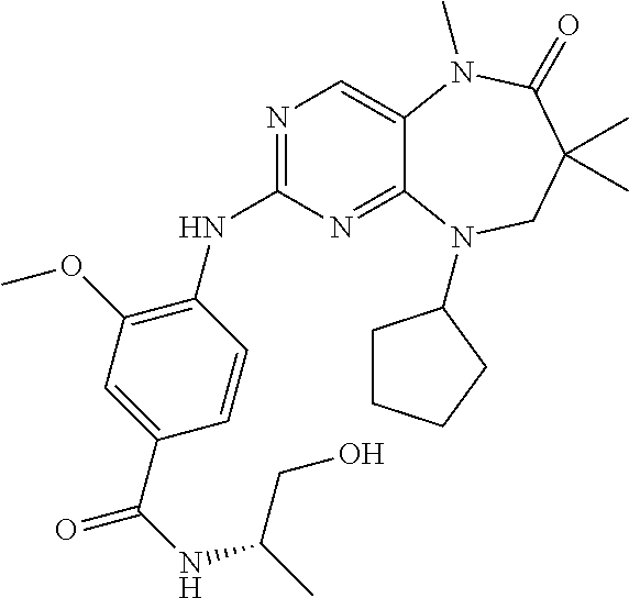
N1=C(NC2=C(OC)C=C(C(NC(C)CO)=O)C=C2)N=C2C(=C1)N(C)C(=O)C(C)(C)CN2C1CCCC1
